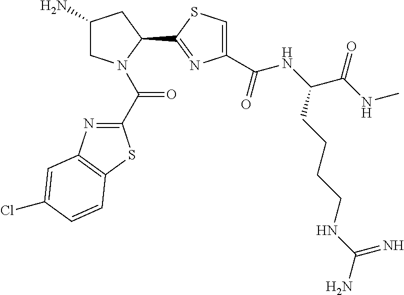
C1(N)CN(C(C2=NC3=C(S2)C=CC(Cl)=C3)=O)C(C2=NC(C(NC(C(NC)=O)CCCCNC(N)=N)=O)=CS2)C1
